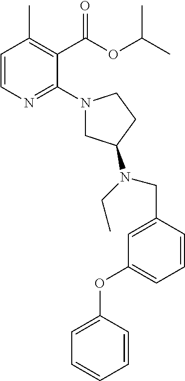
C1=CN=C(N2CC(N(CC)CC3=CC(OC4=CC=CC=C4)=CC=C3)CC2)C(C(OC(C)C)=O)=C1C
